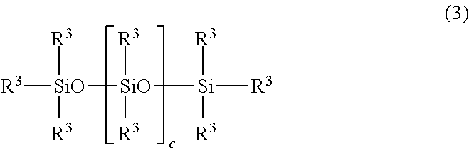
[R3][SiO]([SiO]([Si]([R3])([R3])[R3])([R3])[R3])([R3])[R3]
